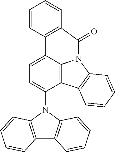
C1=CC2=C(C=C1)C(=O)N1C3=C(C(N4C5=C(C6=C4C=CC=C6)C=CC=C5)=CC=C23)C2=C1C=CC=C2
